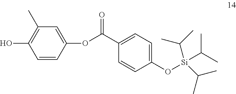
C1=CC(OC(C2=CC=C(O[Si](C(C)C)(C(C)C)C(C)C)C=C2)=O)=CC(C)=C1O
